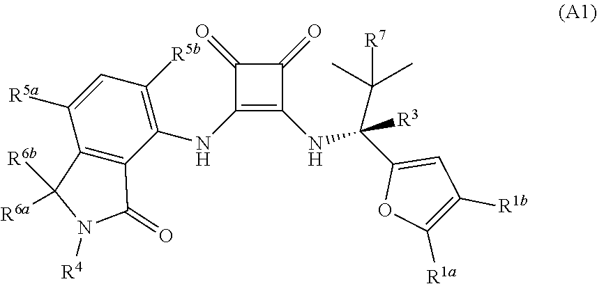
C1(=O)C(NC2=C([R5b])C=C([R5a])C3=C2C(=O)N([R4])C3([R6b])[R6a])=C(NC([R3])(C([R7])(C)C)C2=CC([R1b])=C([R1a])O2)C1=O
